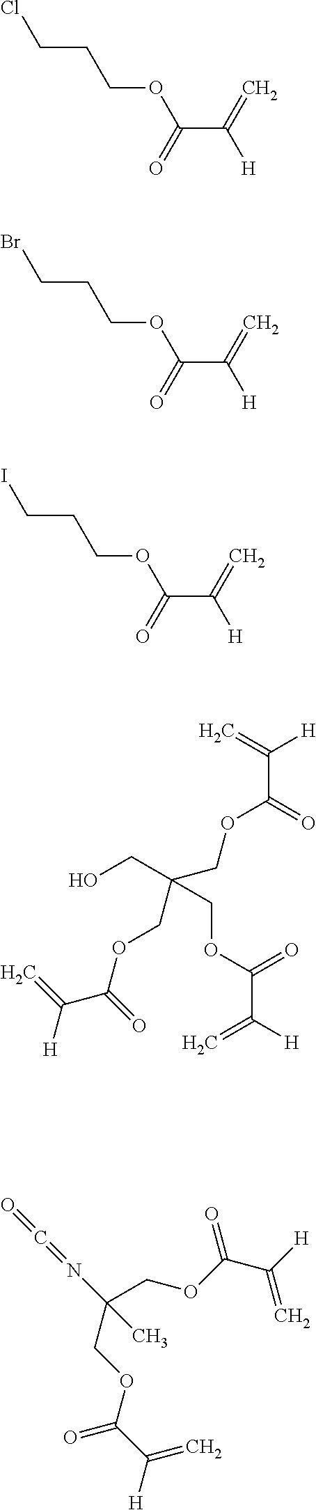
ClCCCOC(C([H])=C)=O.BrCCCOC(C([H])=C)=O.ICCCOC(C([H])=C)=O.C(C(=O)OCC(COC(C(=C)[H])=O)(CO)COC(C([H])=C)=O)(=C)[H].C([H])(=C)C(=O)OCC(COC(C([H])=C)=O)(C)N=C=O
